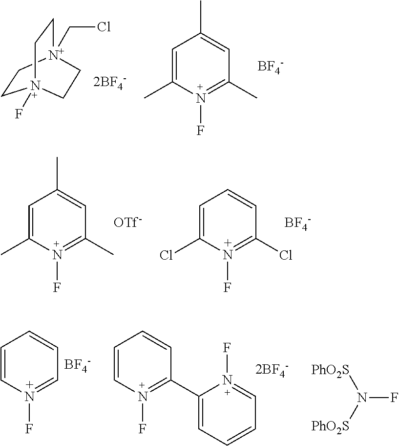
C1C[N+]2(CCl)CCN1(F)CC2.C1=C(C)N(F)=C(C)C=C1C.[BF4-].C1=C(C)N(F)=C(C)C=C1C.[OTf-].C1=C(Cl)N(F)=C(Cl)C=C1.[BF4-].C1=CN(F)=C(C2=CC=CC=N2F)C=C1.[2BF4-].C1=CN(F)=CC=C1.[BF4-].N(F)([PhO2S])[PhO2S]
